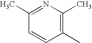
C1(C)=NC(C)=C(C)C=C1
